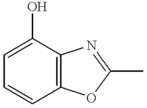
C1(O)=CC=CC2=C1N=C(C)O2
